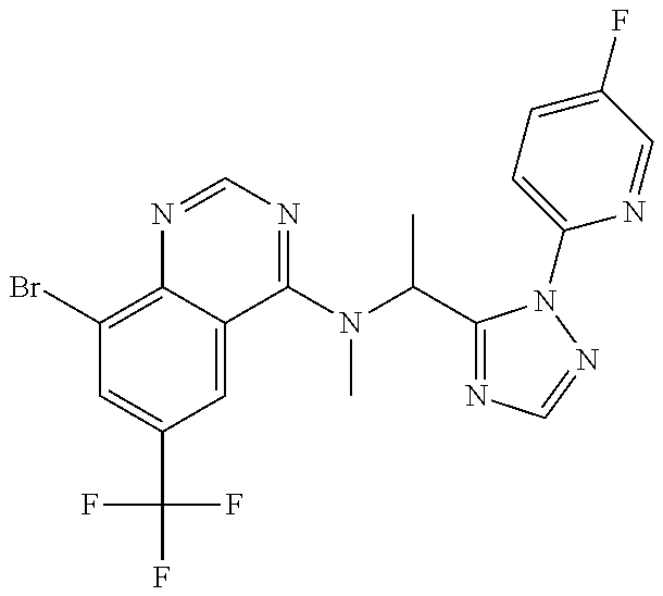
C1(Br)=C2C(=CC(C(F)(F)F)=C1)C(N(C(C1=NC=NN1C1=CC=C(F)C=N1)C)C)=NC=N2
